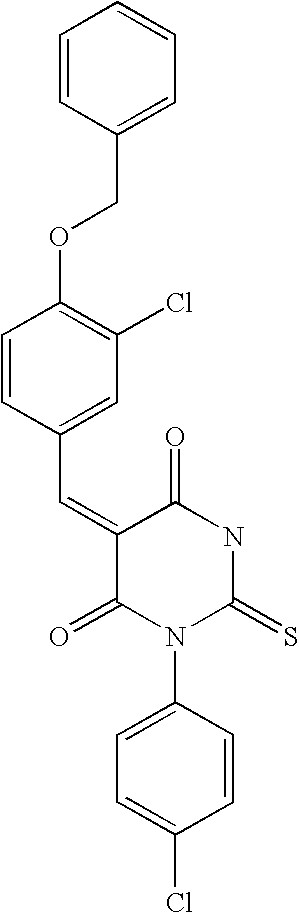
C1=CC(COC2=C(Cl)C=C(C=C3C(=O)N(C4=CC=C(Cl)C=C4)C(=S)NC3=O)C=C2)=CC=C1
